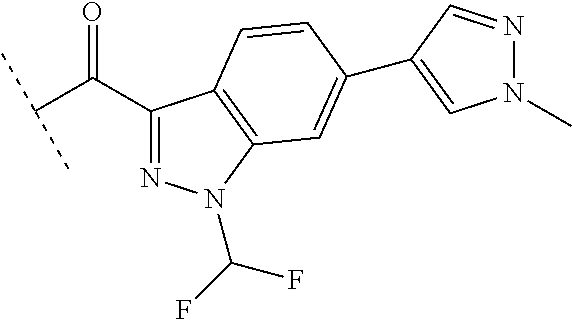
C(C(C1=NN(C(F)F)C2=C1C=CC(C1=CN(C)N=C1)=C2)=O)(C)C
